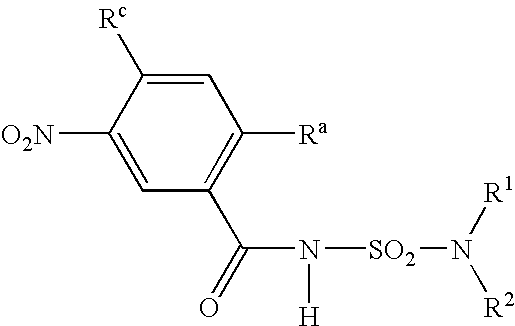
[O2N]C1=CC(C(=O)N([H])[SO2]N([R2])[R1])=C([Ra])C=C1[Rc]
